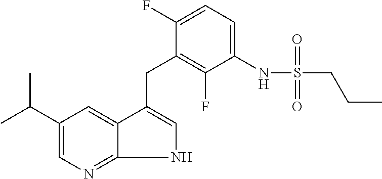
C1(C(C)C)=CN=C2C(=C1)C(CC1=C(F)C(NS(=O)(=O)CCC)=CC=C1F)=CN2
